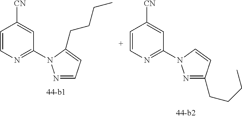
C1=CN=C(N2N=CC=C2CCCC)C=C1[CN].C1=CN=C(N2N=C(CCCC)C=C2)C=C1[CN]
